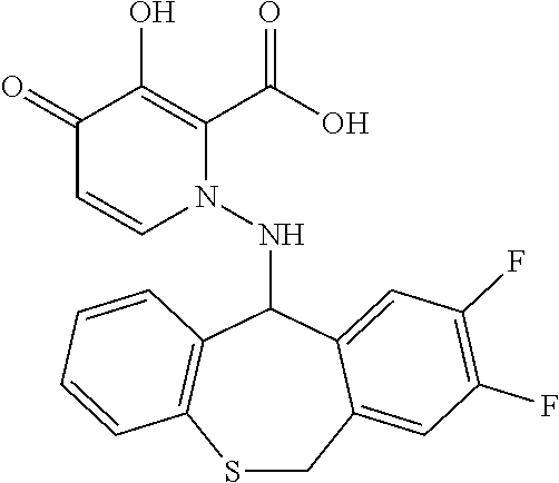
C1(=O)C=CN(NC2C3=C(SCC4=CC(F)=C(F)C=C24)C=CC=C3)C(C(O)=O)=C1O
